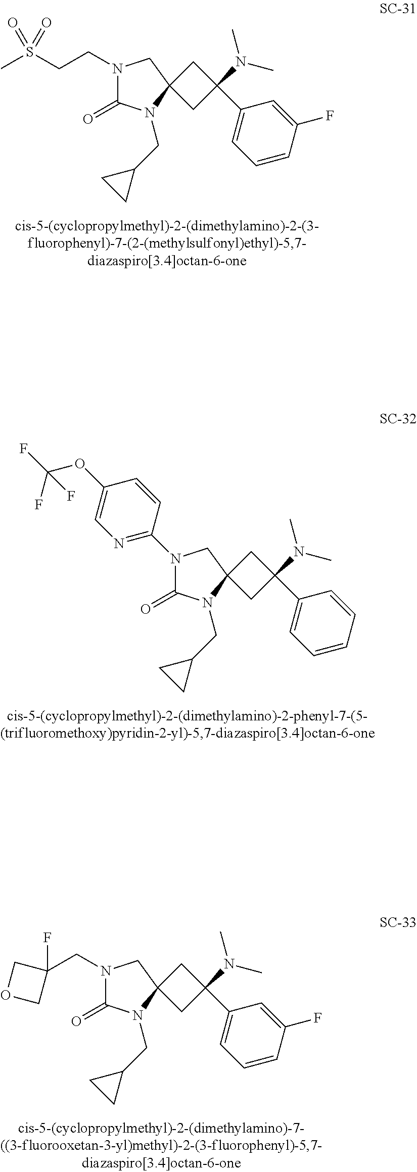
N1(CCS(C)(=O)=O)C(=O)N(CC2CC2)C2(C1)CC(N(C)C)(C1=CC=CC(F)=C1)C2.N1(C2=NC=C(OC(F)(F)F)C=C2)C(=O)N(CC2CC2)C2(C1)CC(N(C)C)(C1=CC=CC=C1)C2.N1(CC2(F)COC2)C(=O)N(CC2CC2)C2(C1)CC(N(C)C)(C1=CC=CC(F)=C1)C2
